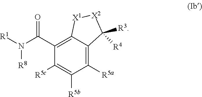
C1(C(N([R1])[R8])=O)=C2C(=C([R5a])C([R5b])=C1[R5c])C([R3])([R4])[X2][X1]2
